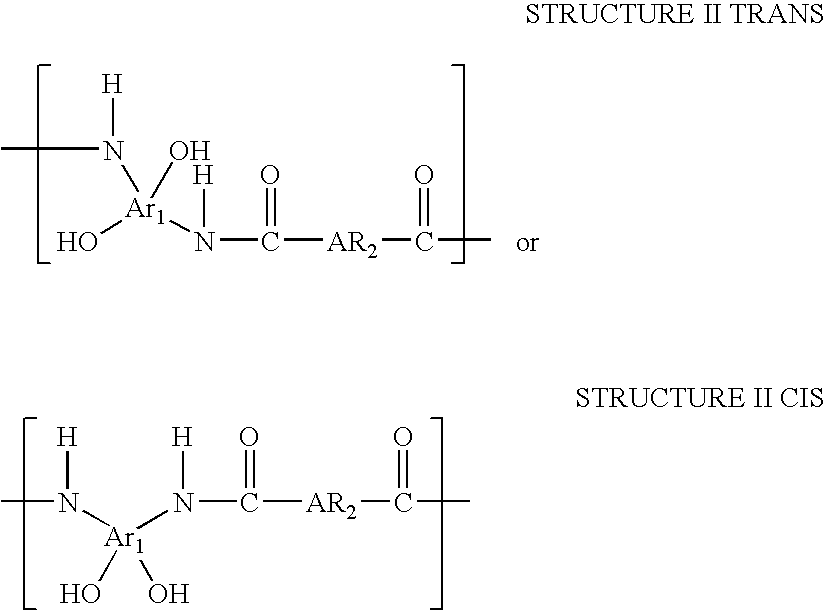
N(C(=O)[AR2]C(=O)C)([H])[Ar1](O)(N(C)[H])O.N(C(=O)[AR2]C(=O)C)([H])[Ar1](N(C)[H])(O)O
